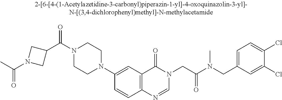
N1(C(=O)C2CN(C(C)=O)C2)CCN(C2=CC3=C(C=C2)N=CN(CC(=O)N(CC2=CC=C(Cl)C(Cl)=C2)C)C3=O)CC1
